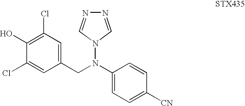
C1=C([CN])C=CC(N(CC2=CC(Cl)=C(O)C(Cl)=C2)N2C=NN=C2)=C1
